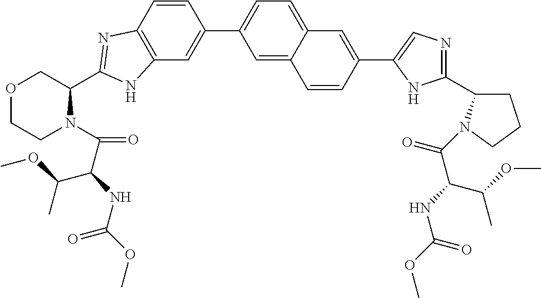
C12=C(C=CC(C3=CC=C4C(=C3)C=CC(C3=CN=C(C5CCCN5C(C(NC(=O)OC)C(C)OC)=O)N3)=C4)=C1)N=C(C1COCCN1C(C(NC(OC)=O)C(C)OC)=O)N2
